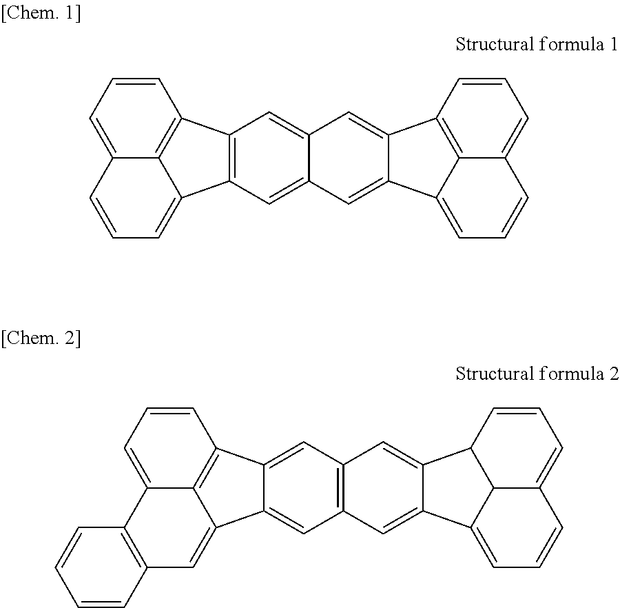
C1=C2C=CC=C3C4=C(C(=C23)C=C1)C=C1C(=C4)C=C2C3=CC=CC4=CC=CC(=C43)C2=C1.C1=C2C3=C(C=C4C5=CC6=C(C=C5C(=C24)C=C1)C=C1C2C=CC=C4C=CC=C(C1=C6)C42)C=CC=C3
